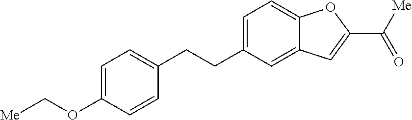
C1=C(CCC2=CC=C(OC[Me])C=C2)C=C2C(=C1)OC(C([Me])=O)=C2
